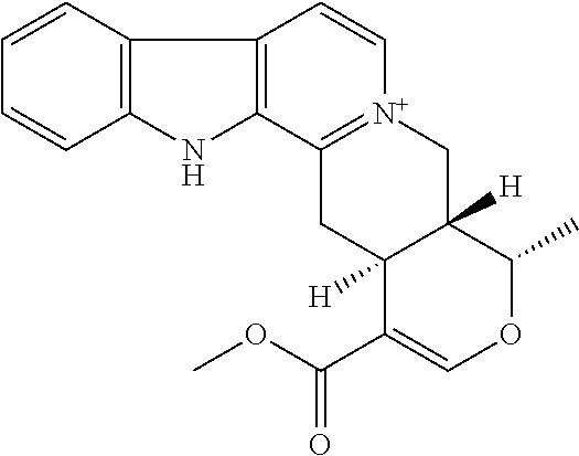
C1=CC2=C(C=C1)NC1=C2C=C[N+]2=C1CC1([H])C([H])(C2)C(C)OC=C1C(OC)=O
